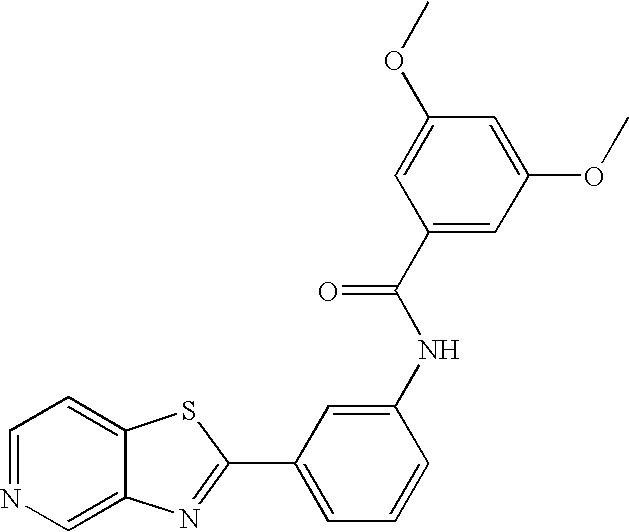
C12=CN=CC=C1SC(C1=CC=CC(NC(C3=CC(OC)=CC(OC)=C3)=O)=C1)=N2
